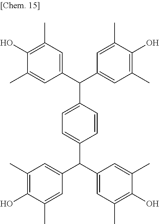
C1(C(C2=CC(C)=C(O)C(C)=C2)C2=CC=C(C(C3=CC(C)=C(O)C(C)=C3)C3=CC(C)=C(O)C(C)=C3)C=C2)=CC(C)=C(O)C(C)=C1
